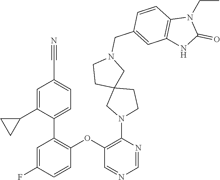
C1=C(F)C=CC(OC2=C(N3CC4(CC3)CCN(CC3=CC5=C(C=C3)N(CC)C(=O)N5)C4)N=CN=C2)=C1C1=CC=C(C#N)C=C1C1CC1
